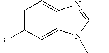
C1=C(Br)C=C2C(=C1)N=C(C)N2C
